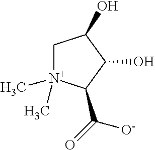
C1[N+](C)(C)C(C(=O)[O-])C(O)C1O
